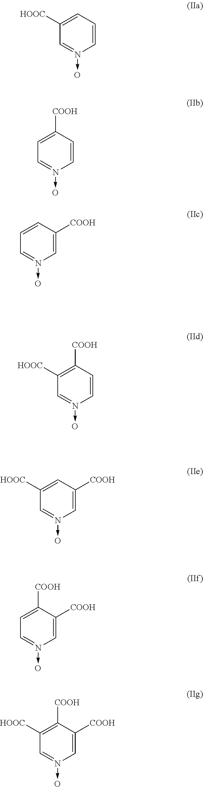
C1([HOOC])=CC=CN(->O)=C1.C1=C([COOH])C=CN(->O)=C1.C1=CC([COOH])=CN(->O)=C1.C1([HOOC])=C([COOH])C=CN(->O)=C1.C1([HOOC])=CC([COOH])=CN(->O)=C1.C1=C([COOH])C([COOH])=CN(->O)=C1.C1([HOOC])=C([COOH])C([COOH])=CN(->O)=C1
